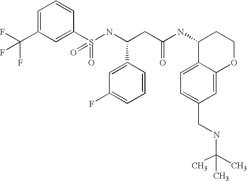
S(NC(CC(NC1C2=CC=C(CNC(C)(C)C)C=C2OCC1)=O)C1=CC(F)=CC=C1)(=O)(=O)C1=CC(C(F)(F)F)=CC=C1
